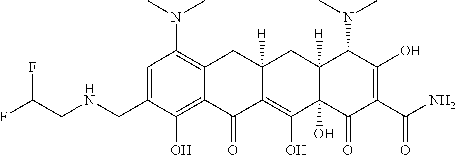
C1=C(CNCC(F)F)C(O)=C2C(=C1N(C)C)CC1([H])C(=C(O)C3(O)C([H])(C1)C(N(C)C)C(O)=C(C(N)=O)C3=O)C2=O
